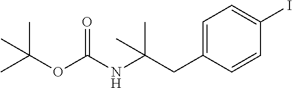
C(OC(NC(CC1=CC=C(I)C=C1)(C)C)=O)(C)(C)C
